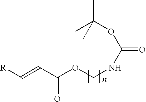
C(=CC(OCNC(=O)OC(C)(C)C)=O)[R]
